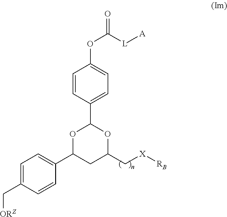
C1=C(C[ORZ])C=CC(C2CC(C[X][RB])OC(C3=CC=C(OC(=O)[L][A])C=C3)O2)=C1
